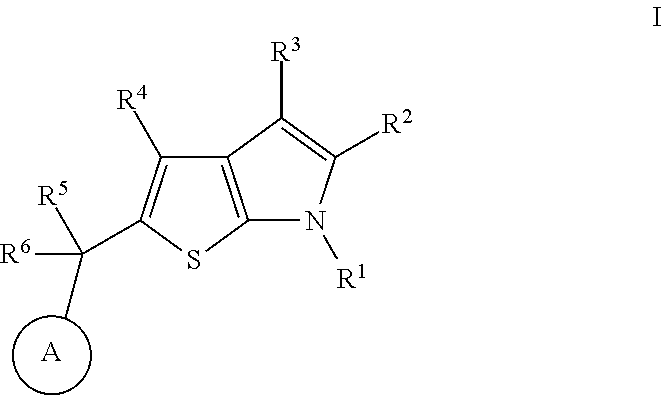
C12=C(C([R3])=C([R2])N1[R1])C([R4])=C(C(C)([R6])[R5])S2.[A]
